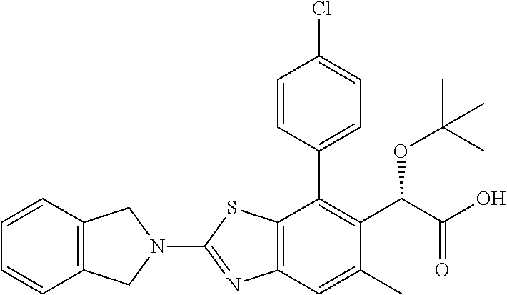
N1(C2=NC3=C(S2)C(C2=CC=C(Cl)C=C2)=C(C(OC(C)(C)C)C(=O)O)C(C)=C3)CC2=C(C1)C=CC=C2
